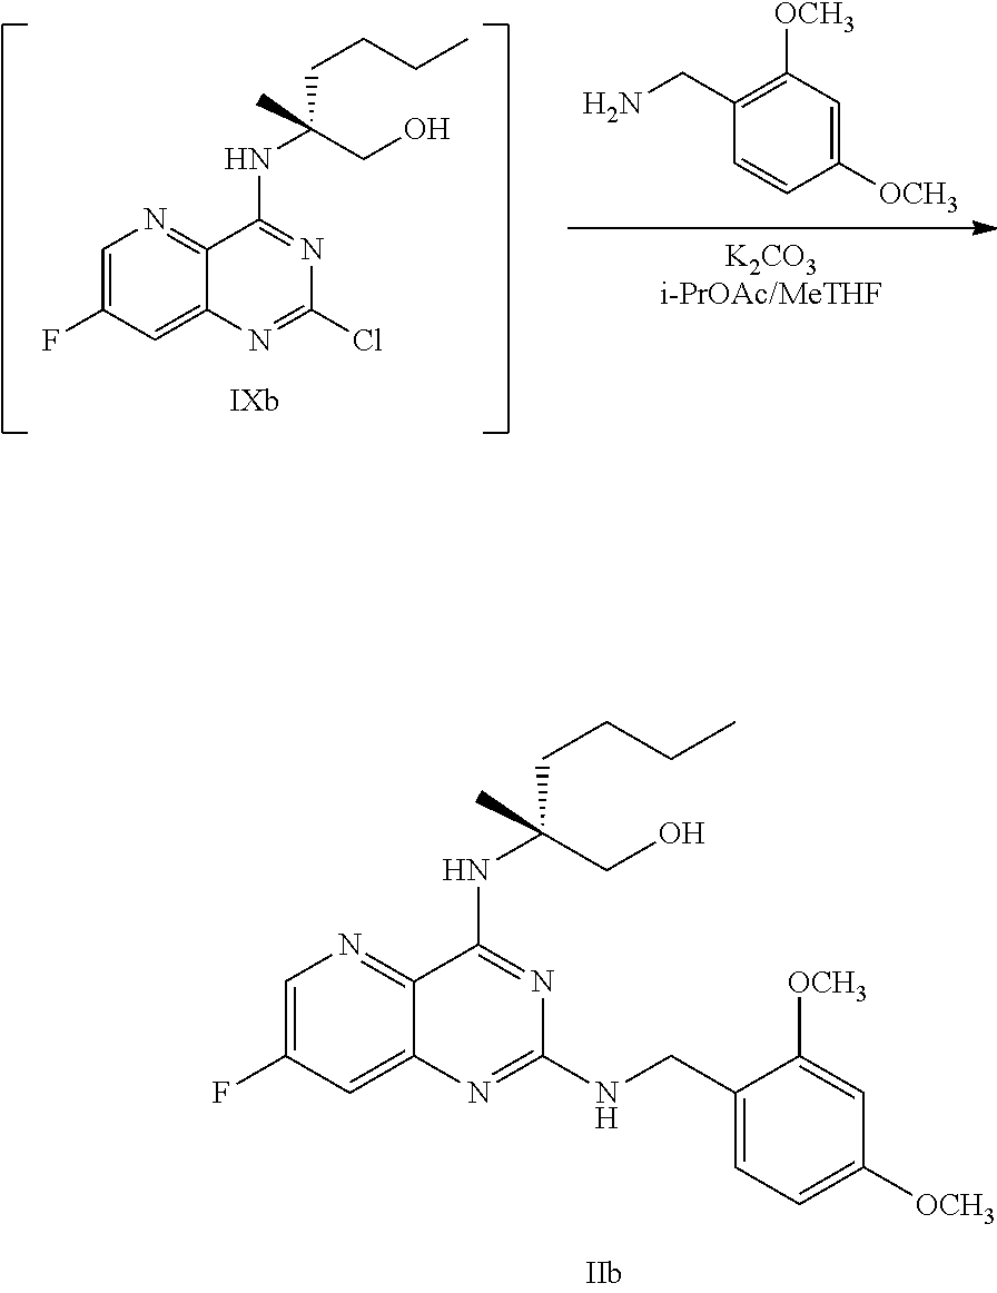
C1=C(F)C=C2C(=N1)C(NC(CCCC)(CO)C)=NC(NCC1=CC=C([OCH3])C=C1[OCH3])=N2.ClC1=NC2=CC(F)=CN=C2C(NC(CCCC)(CO)C)=N1.[K2CO3i-PrOAc/MeTHF].C1=CC([OCH3])=CC([OCH3])=C1CN
